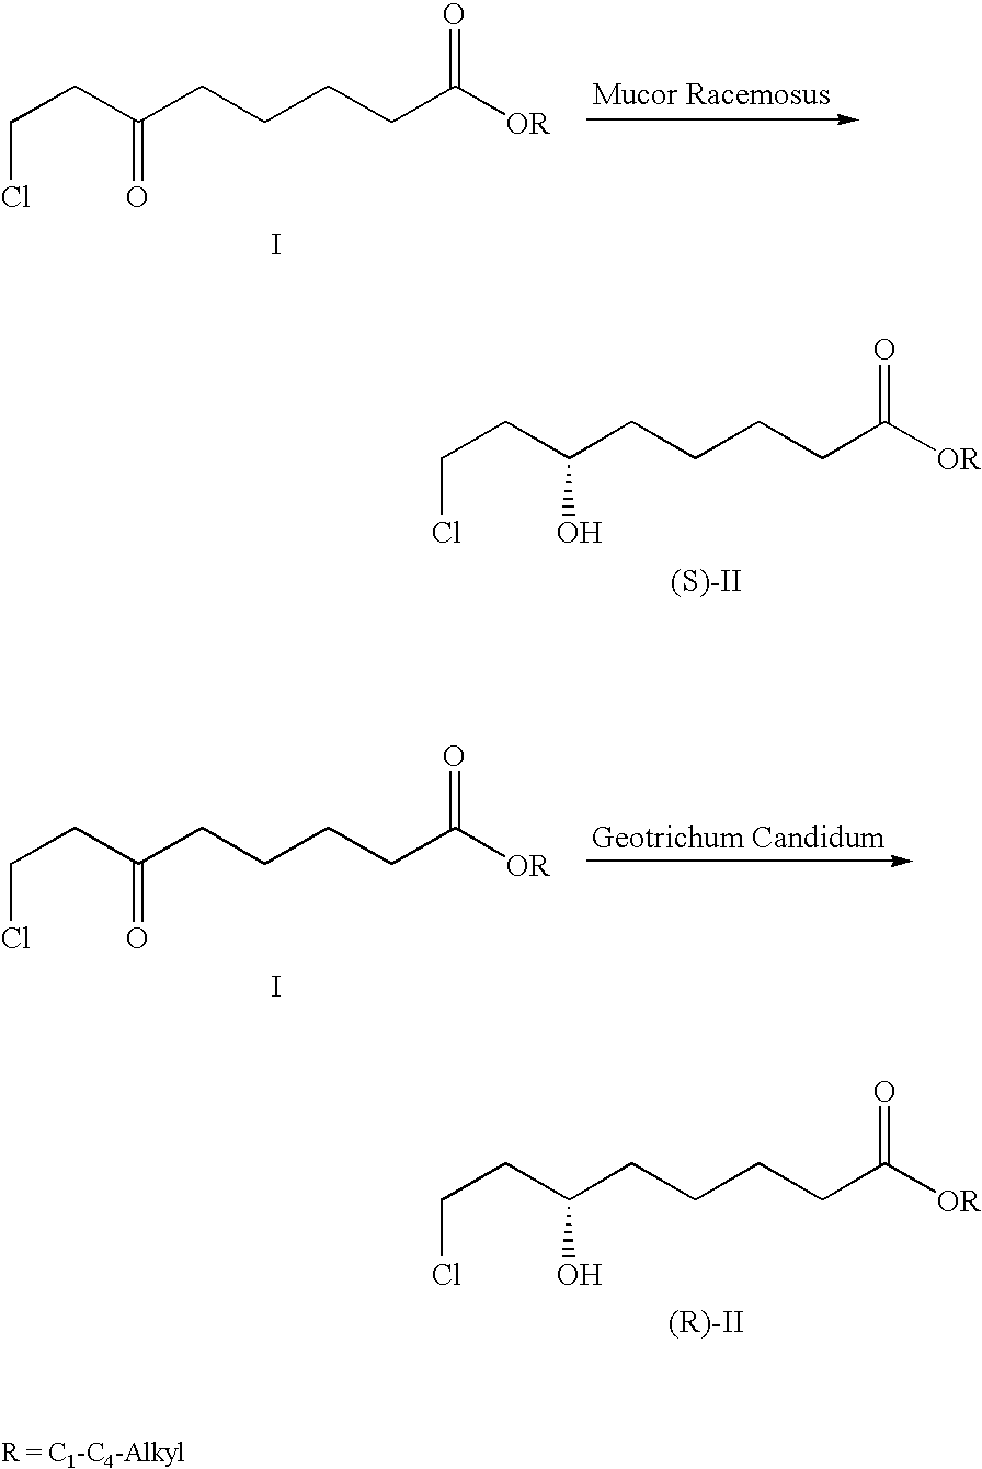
C(CC(CCCCC([OR])=O)O)Cl.[(S)-II].C(CC(CCCCC([OR])=O)=O)Cl.I.C(CC(CCCCC([OR])=O)=O)Cl.I.C(CC(CCCCC([OR])=O)O)Cl.[(R)-II]
